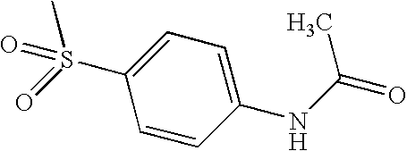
CS(=O)(C1=CC=C(NC(=O)C)C=C1)=O
